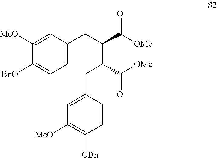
C1=C(CC(C(=O)[OMe])C(CC2=CC([MeO])=C([OBn])C=C2)C(=O)[OMe])C=C([MeO])C([BnO])=C1
